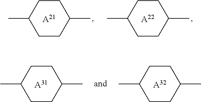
C1CC(C)CCC1C.[A21].C1CC(C)CCC1C.[A22].C1CC(C)CCC1C.[A32].C1CC(C)CCC1C.[A31]
